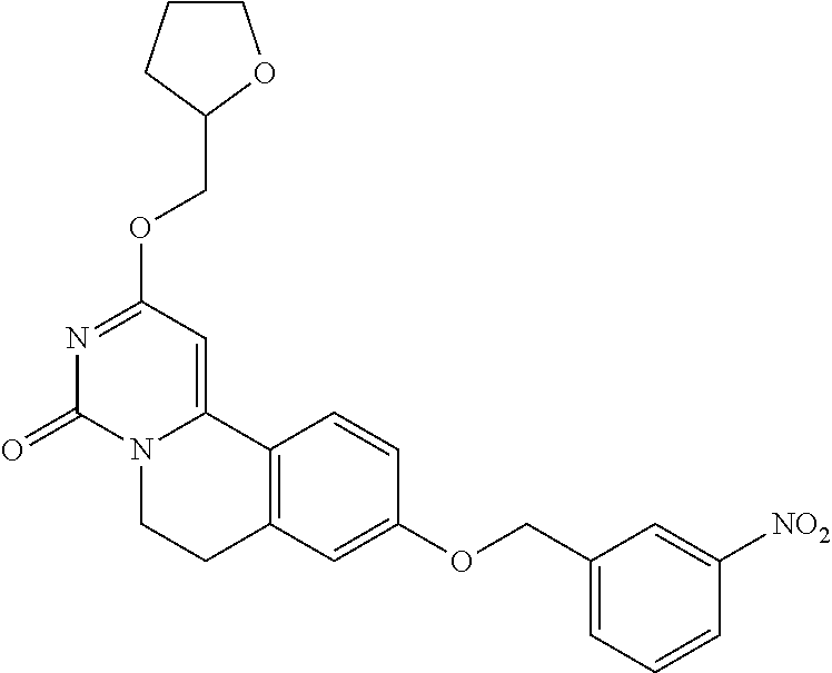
N1=C(OCC2OCCC2)C=C2N(C1=O)CCC1=C2C=CC(OCC2=CC=CC([NO2])=C2)=C1
